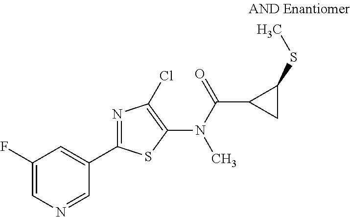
C1=NC=C(F)C=C1C1=NC(Cl)=C(N(C(C2CC2SC)=O)C)S1
